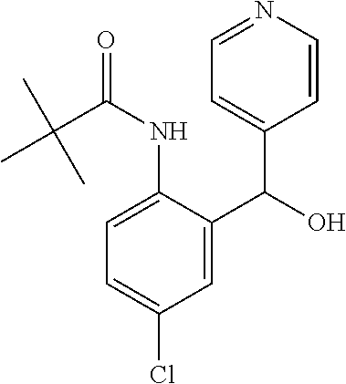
C1=C(NC(=O)C(C)(C)C)C(C(O)C2=CC=NC=C2)=CC(Cl)=C1
